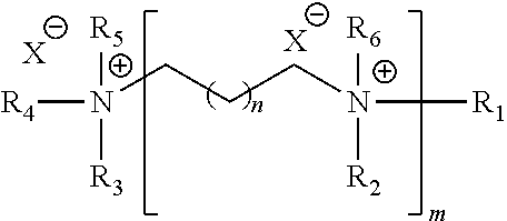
[X].[R4]N([R5])([R3])CCC[N+]([R6])([R1])[R2].[X]
